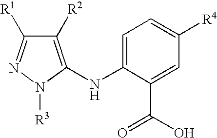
C1([R2])=C(NC2=CC=C([R4])C=C2C(O)=O)N([R3])N=C1[R1]
